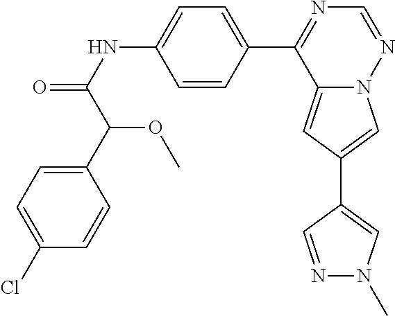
C12=CC(C3=CN(C)N=C3)=CN1N=CN=C2C1=CC=C(NC(=O)C(C2=CC=C(Cl)C=C2)OC)C=C1
